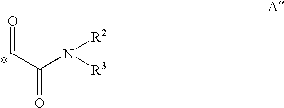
O=CC(=O)N([R2])[R3]
